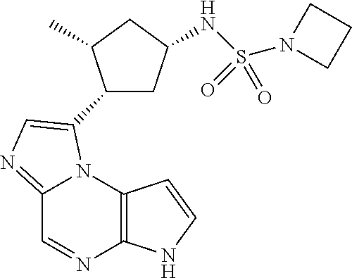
C12=NC=C(C3CC(NS(N4CCC4)(=O)=O)CC3C)N1C1=C(N=C2)NC=C1
